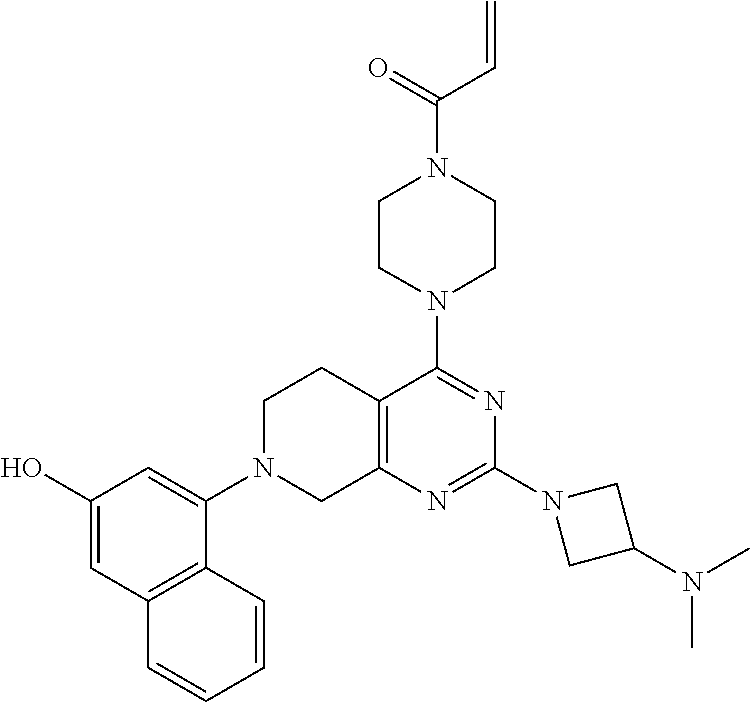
C1(O)=CC2=C(C(N3CC4=C(CC3)C(N3CCN(C(=O)C=C)CC3)=NC(N3CC(N(C)C)C3)=N4)=C1)C=CC=C2
